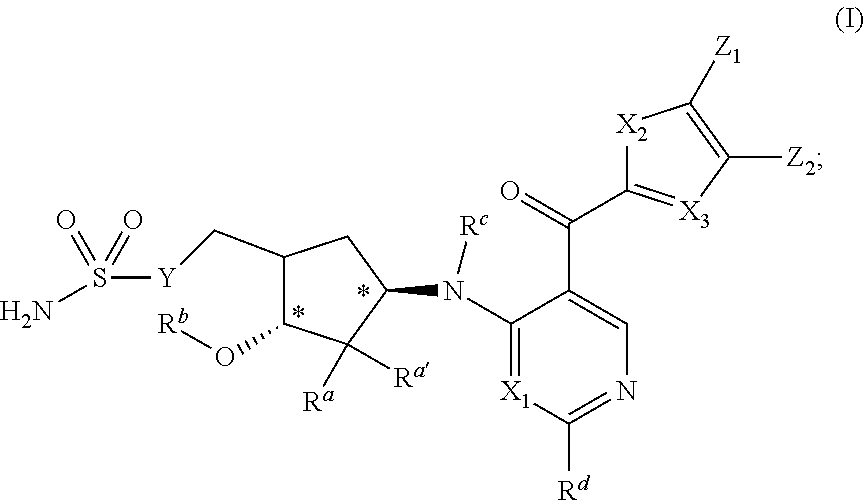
C1(C[Y]S(N)(=O)=O)C(O[Rb])C([Ra])([Ra])C(N([Rc])C2=[X1]C([Rd])=NC=C2C(=O)C2=[X3]C([Z2])=C([Z1])[X2]2)C1
